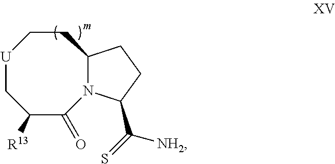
C1([R13])C(=O)N2C(CC[U]C1)CCC2C(=S)[NH2]
